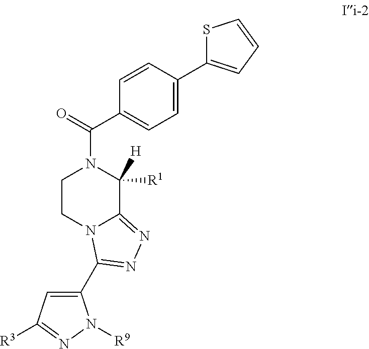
C1CN2C(=NN=C2C2=CC([R3])=NN2[R9])C([H])([R1])N1C(=O)C1=CC=C(C2=CC=CS2)C=C1
